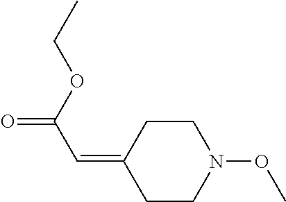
C1C(=CC(=O)OCC)CCN(OC)C1
